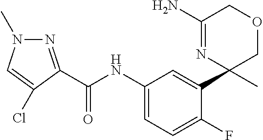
C1(NC(=O)C2=NN(C)C=C2Cl)=CC=C(F)C(C2(C)COCC(N)=N2)=C1
